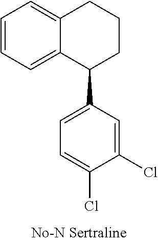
C12=CC=CC=C1C(C1=CC=C(Cl)C(Cl)=C1)CCC2
